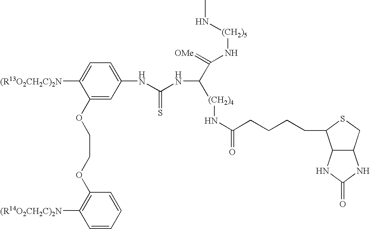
CN[(CH2)5]NC(=[OMe])C(NC(NC1=CC=C([(R13O2CH2C)2N])C(OCCOC2=C([(R14O2CH2C)2N])C=CC=C2)=C1)=S)[(CH2)4]NC(CCCCC1SCC2C1NC(=O)N2)=O
